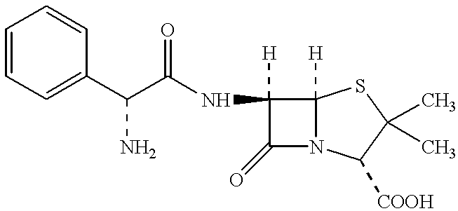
C1=CC=C(C(C(NC2([H])C(=O)N3C2([H])SC(C)(C)C3[COOH])=O)N)C=C1
